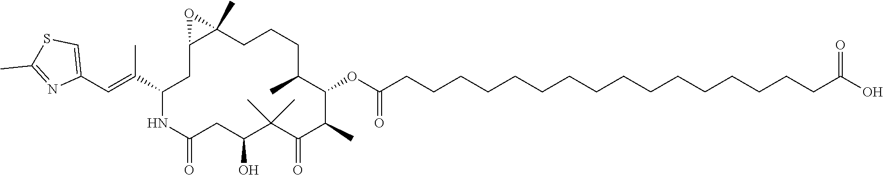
C(C(=O)OC1C(C)C(=O)C(C)(C)C(O)CC(=O)NC(C(C)=CC2=CSC(C)=N2)CC2C(C)(CCCC1C)O2)CCCCCCCCCCCCCCCC(=O)O
